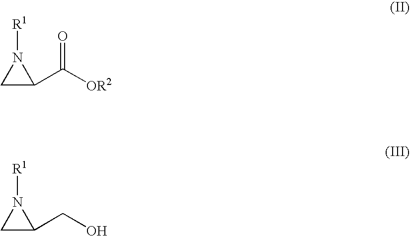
C1C(C([OR2])=O)N1[R1].C1C(CO)N1[R1]
